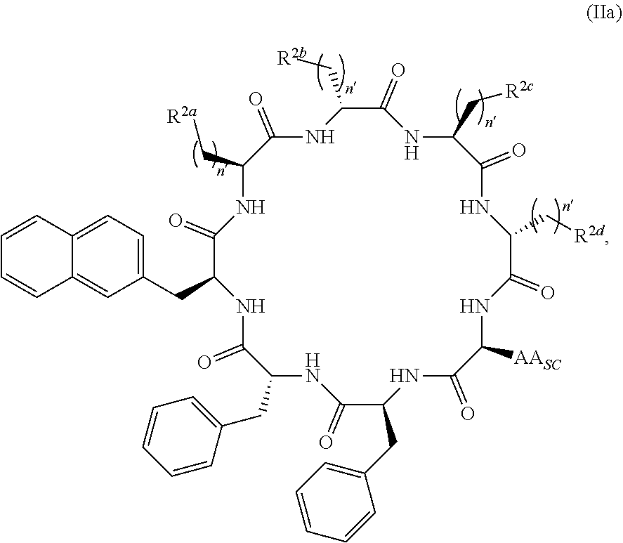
C1(=O)C(CC2=CC=C3C(=C2)C=CC=C3)NC(=O)C(CC2=CC=CC=C2)NC(=O)C(CC2=CC=CC=C2)NC(=O)C([AASC])NC(=O)C(C[R2d])NC(=O)C(C[R2c])NC(=O)C(C[R2b])NC(=O)C(C[R2a])N1
